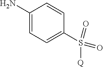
C1(N)=CC=C(S(=O)(=O)[Q])C=C1
